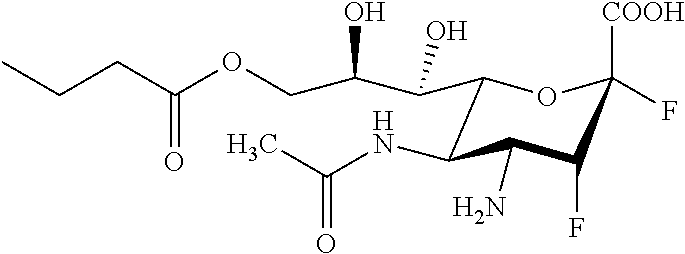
C1(C(O)C(COC(CCC)=O)O)C(NC(C)=O)C(N)C(F)C([COOH])(F)O1
